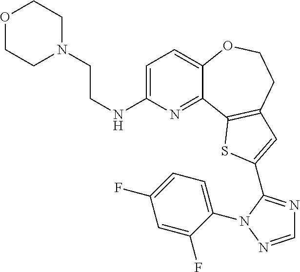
C1=C(NCCN2CCOCC2)N=C2C(=C1)OCCC1=C2SC(C2=NC=NN2C2=CC=C(F)C=C2F)=C1
